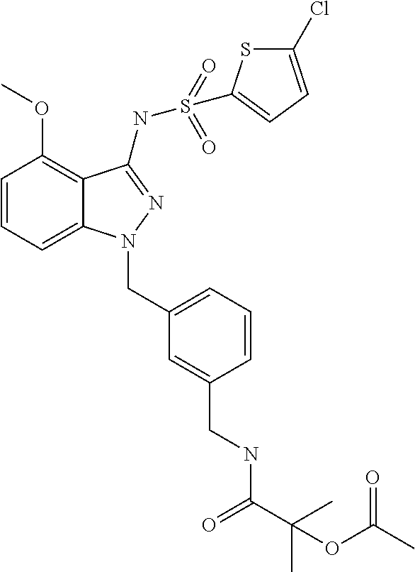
C1=CC=C2C(=C1OC)C(NS(=O)(=O)C1=CC=C(Cl)S1)=NN2CC1=CC=CC(CNC(C(C)(C)OC(C)=O)=O)=C1
